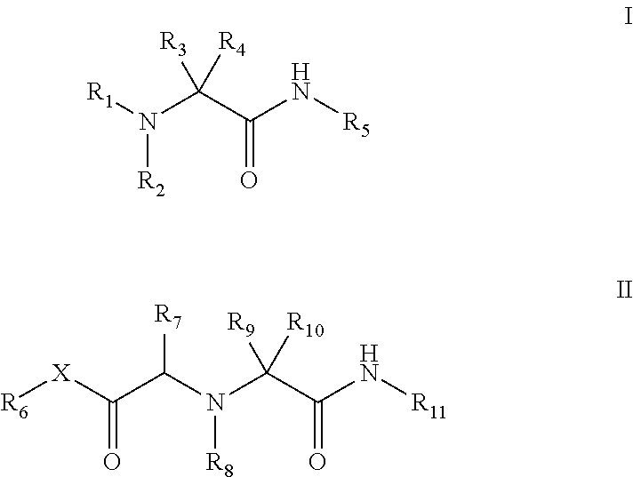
N(C(C(N[R5])=O)([R3])[R4])([R2])[R1].[R6][X]C(C(N(C(C(N[R11])=O)([R9])[R10])[R8])[R7])=O
